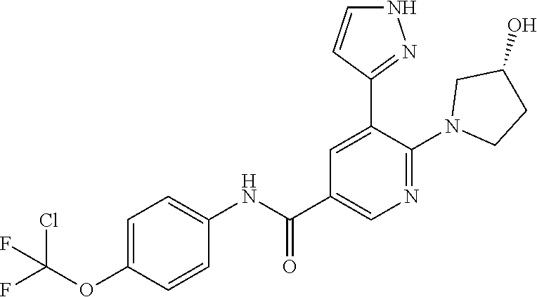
N1C=CC(C2=CC(C(NC3=CC=C(OC(Cl)(F)F)C=C3)=O)=CN=C2N2CCC(O)C2)=N1
